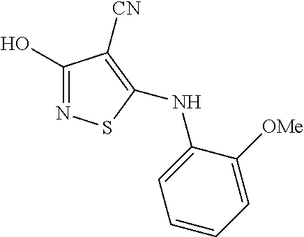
C1(O)=NSC(NC2=CC=CC=C2[OMe])=C1[CN]
